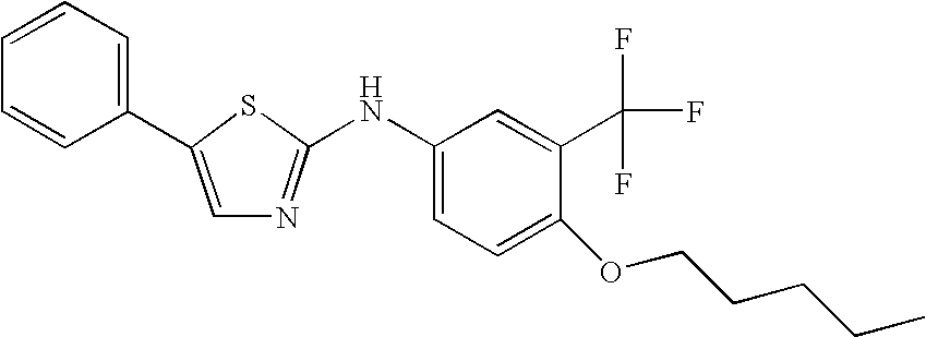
C1=CC=C(C2=CN=C(NC3=CC=C(OCCCCC)C(C(F)(F)F)=C3)S2)C=C1
